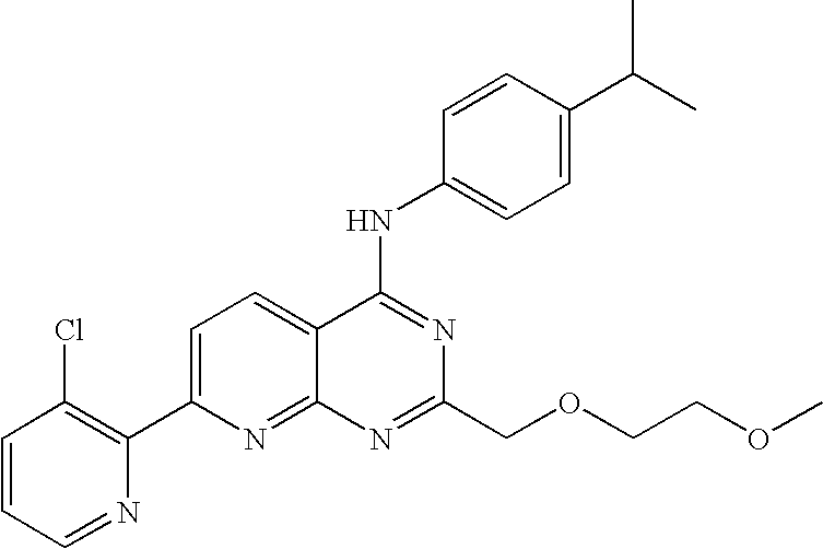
C1=CC=NC(C2=CC=C3C(=N2)N=C(COCCOC)N=C3NC2=CC=C(C(C)C)C=C2)=C1Cl
